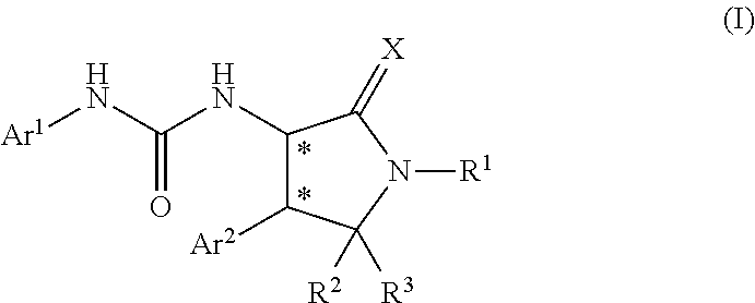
C1(NC(N[Ar1])=O)C([Ar2])C([R3])([R2])N([R1])C1=[X]
